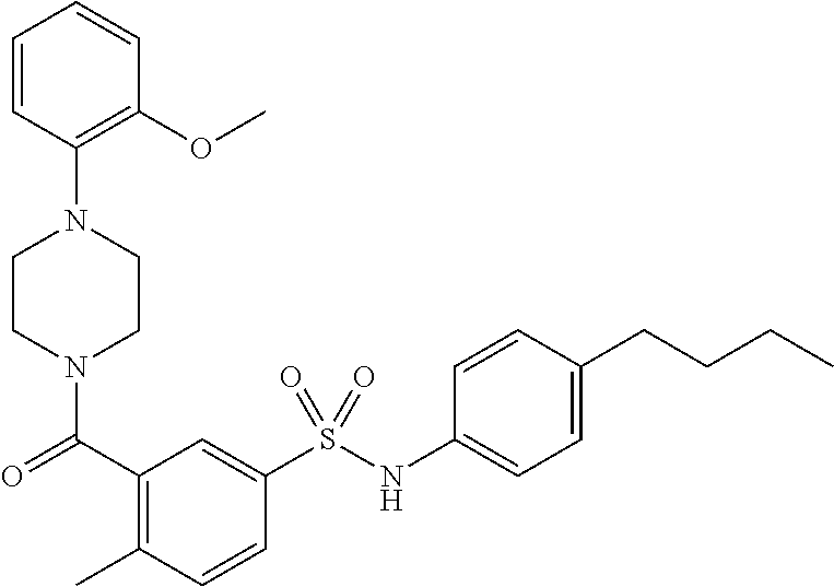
C(=O)(C1=C(C)C=CC(S(NC2=CC=C(CCCC)C=C2)(=O)=O)=C1)N1CCN(C2=C(OC)C=CC=C2)CC1
